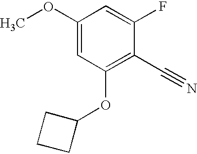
C1(OC)=CC(OC2CCC2)=C(C#N)C(F)=C1
